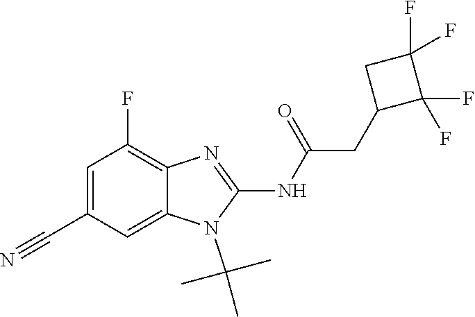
C1=C(C#N)C=C2C(=C1F)N=C(NC(=O)CC1C(F)(F)C(F)(F)C1)N2C(C)(C)C
